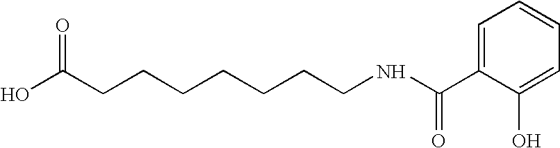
OC(CCCCCCCNC(C1=CC=CC=C1O)=O)=O
